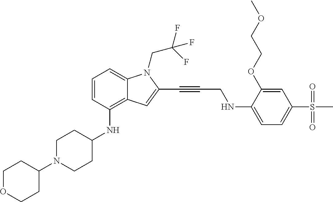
C1(N2CCC(NC3=C4C(=CC=C3)N(CC(F)(F)F)C(C#CCNC3=CC=C(S(C)(=O)=O)C=C3OCCOC)=C4)CC2)CCOCC1
